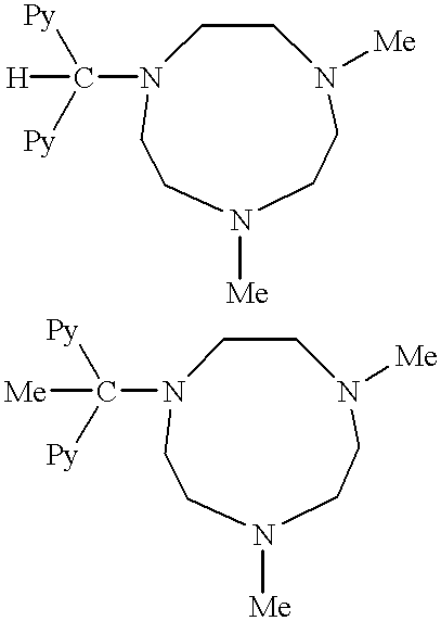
C1CN([Me])CCN([Me])CCN1C([Py])([Py])[H].C1CN([Me])CCN([Me])CCN1C([Py])([Py])[Me]
